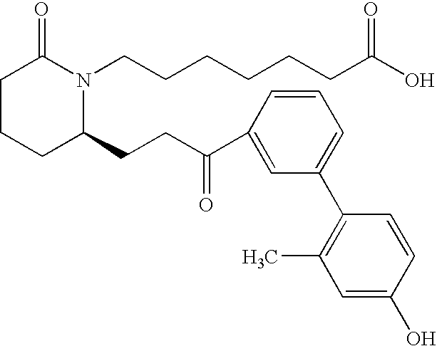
C1CCC(CCC(C2=CC(C3=C(C)C=C(O)C=C3)=CC=C2)=O)N(CCCCCCC(O)=O)C1=O
